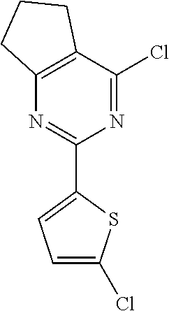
C1(C2=CC=C(Cl)S2)=NC2=C(C(Cl)=N1)CCC2
